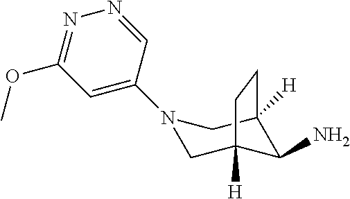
NC1C2([H])CN(C3=CC(OC)=NN=C3)CC1([H])CC2
